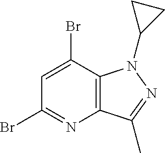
C12=C(C(C)=NN1C1CC1)N=C(Br)C=C2Br
